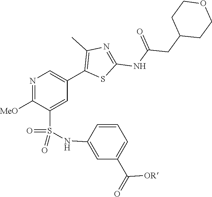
N1=C([MeO])C(S(=O)(=O)NC2=CC(C([OR])=O)=CC=C2)=CC(C2=C(C)N=C(NC(CC3CCOCC3)=O)S2)=C1
